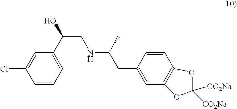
C1=CC=C(C(CNC(C)CC2=CC3=C(C=C2)OC([CO2Na])([CO2Na])O3)O)C=C1Cl
